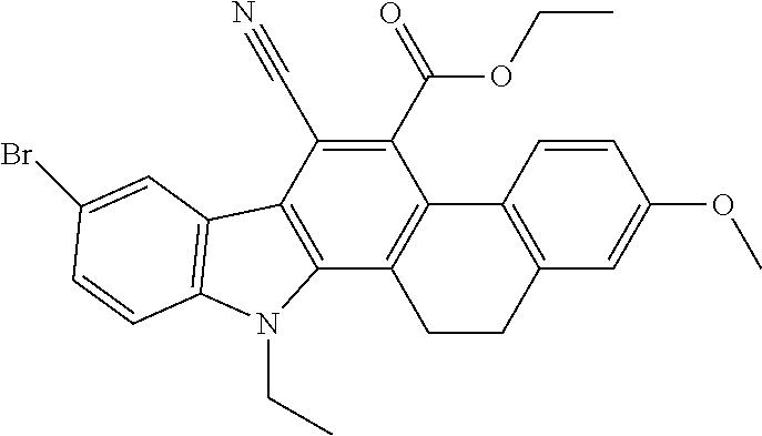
C1(C(=O)OCC)=C(C#N)C2=C(C3=C1C1=C(CC3)C=C(OC)C=C1)N(CC)C1=C2C=C(Br)C=C1
